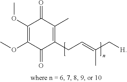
C1(OC)=C(OC)C(=O)C(CC=C(C)C[H])=C(C)C1=O
